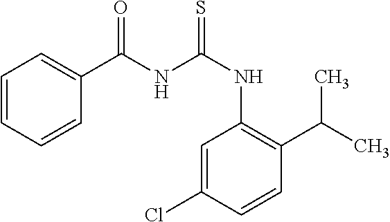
C1=CC=CC(C(NC(=S)NC2=C(C(C)C)C=CC(Cl)=C2)=O)=C1
